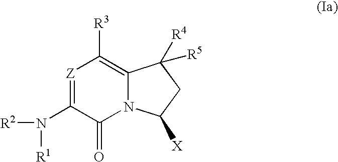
[Z]1=C(N([R1])[R2])C(=O)N2C(=C1[R3])C([R4])([R5])CC2[X]
